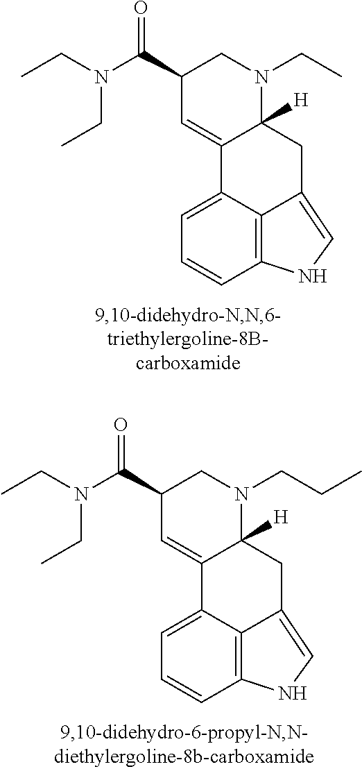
C1=C2C3=C(C=C1)NC=C3CC1([H])C2=CC(C(N(CC)CC)=O)CN1CC.C1=C2C3=C(C=C1)NC=C3CC1([H])C2=CC(C(N(CC)CC)=O)CN1CCC
